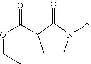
C1CN(C)C(=O)C1C(OCC)=O
